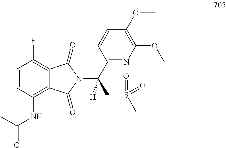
C1=CC(NC(C)=O)=C2C(=C1F)C(=O)N(C(C1=NC(OCC)=C(OC)C=C1)(CS(C)(=O)=O)[H])C2=O
